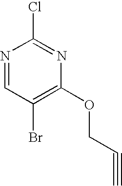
N1=CC(Br)=C(OCC#C)N=C1Cl
